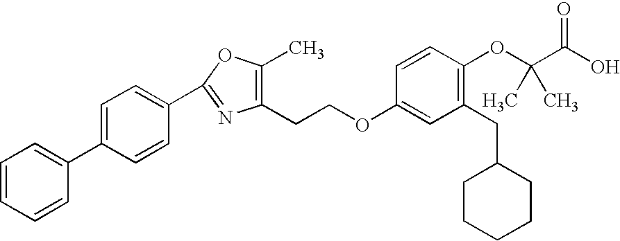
C1=CC=CC(C2=CC=C(C3=NC(CCOC4=CC(CC5CCCCC5)=C(OC(C(O)=O)(C)C)C=C4)=C(C)O3)C=C2)=C1
